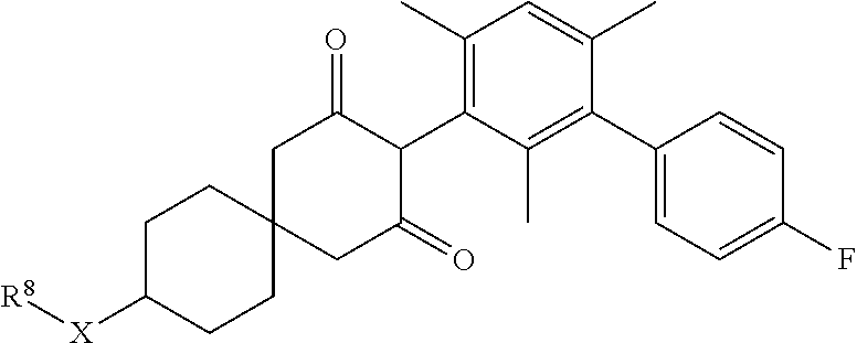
C1C([X][R8])CCC2(C1)CC(=O)C(C1=C(C)C=C(C)C(C3=CC=C(F)C=C3)=C1C)C(=O)C2
